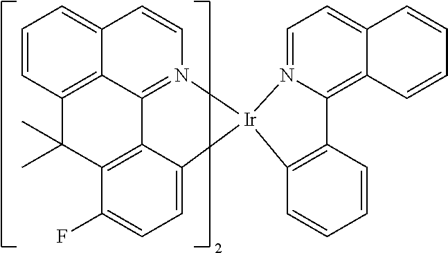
C1=CC2=C3C(=C1)C=CN1=C3C3=C(C(F)=CC=C3[Ir]13C1=C(C=CC=C1)C1=C4C(=CC=N13)C=CC=C4)C2(C)C
